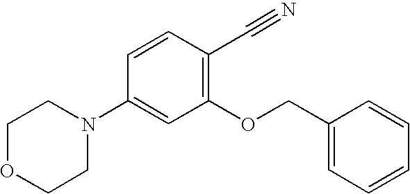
C1(OCC2=CC=CC=C2)=C(C#N)C=CC(N2CCOCC2)=C1
